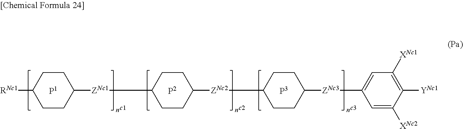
C1CC([RNc1])CCC1[ZNc1]C1CCC([ZNc2]C2CCC([ZNc3]C3=CC([XNc1])=C([YNc1])C([XNc2])=C3)CC2)CC1
